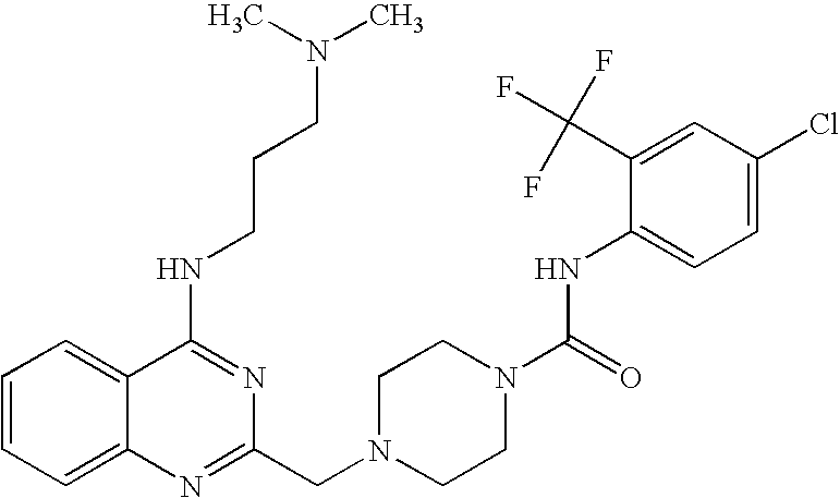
C1=CC=C2C(=C1)C(NCCCN(C)C)=NC(CN1CCN(C(=O)NC3=CC=C(Cl)C=C3C(F)(F)F)CC1)=N2
